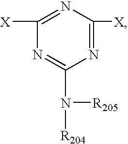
N1=C([X])N=C([X])N=C1N([R204])[R205]
